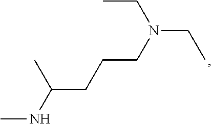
CCN(CC)CCCC(NC)C
